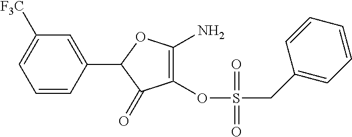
C1(OS(=O)(CC2=CC=CC=C2)=O)=C(N)OC(C2=CC([F3C])=CC=C2)C1=O
